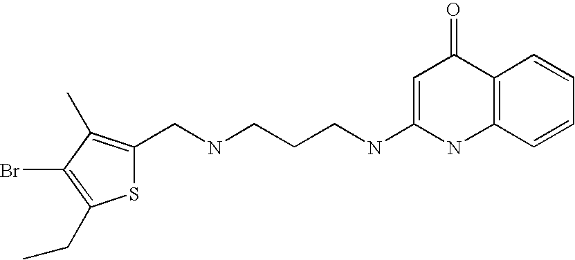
S1C(CNCCCNC2=CC(=O)C3=C(N2)C=CC=C3)=C(C)C(Br)=C1CC
